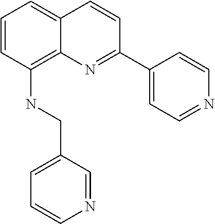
C1=CC(NCC2=CC=CN=C2)=C2C(=C1)C=CC(C1=CC=NC=C1)=N2
